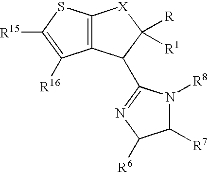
C12=C(C(C3=NC([R6])C([R7])N3[R8])C([R])([R1])[X]1)C([R16])=C([R15])S2
